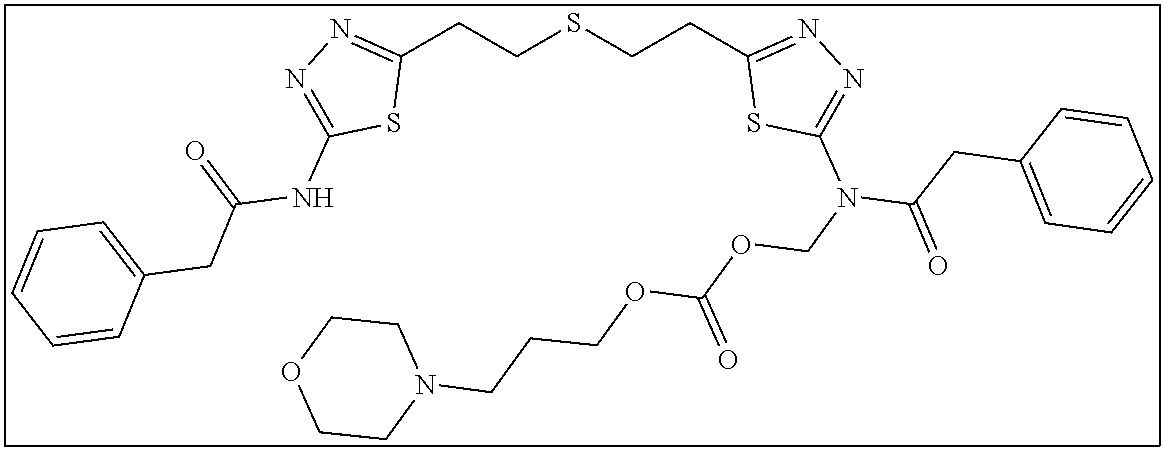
C1(CCSCCC2=NN=C(N(COC(OCCCN3CCOCC3)=O)C(CC3=CC=CC=C3)=O)S2)=NN=C(NC(CC2=CC=CC=C2)=O)S1
